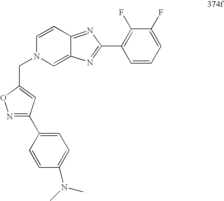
C1=CC2=NC(C3=C(F)C(F)=CC=C3)=NC2=CN1CC1=CC(C2=CC=C(N(C)C)C=C2)=NO1
